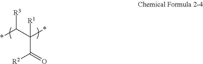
[R3]C(C(*)(C(=O)[R2])[R1])*
